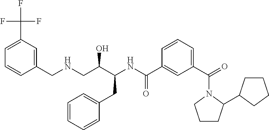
FC(C1=CC=CC(CNCC(C(NC(C2=CC(C(=O)N3CCCC3C3CCCC3)=CC=C2)=O)CC2=CC=CC=C2)O)=C1)(F)F
